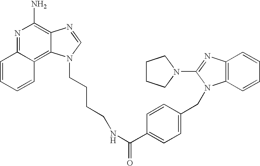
N1=C2C(=C3C(=C1N)N=CN3CCCCNC(C1=CC=C(CN3C4=C(N=C3N3CCCC3)C=CC=C4)C=C1)=O)C=CC=C2
